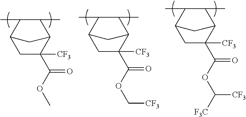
C1(C)C(C)C2CC([CF3])(C(=O)OC)C1C2.C1(C)C(C)C2CC([CF3])(C(=O)OC[CF3])C1C2.C1(C)C(C)C2CC([CF3])(C(=O)OC([CF3])[F3C])C1C2
